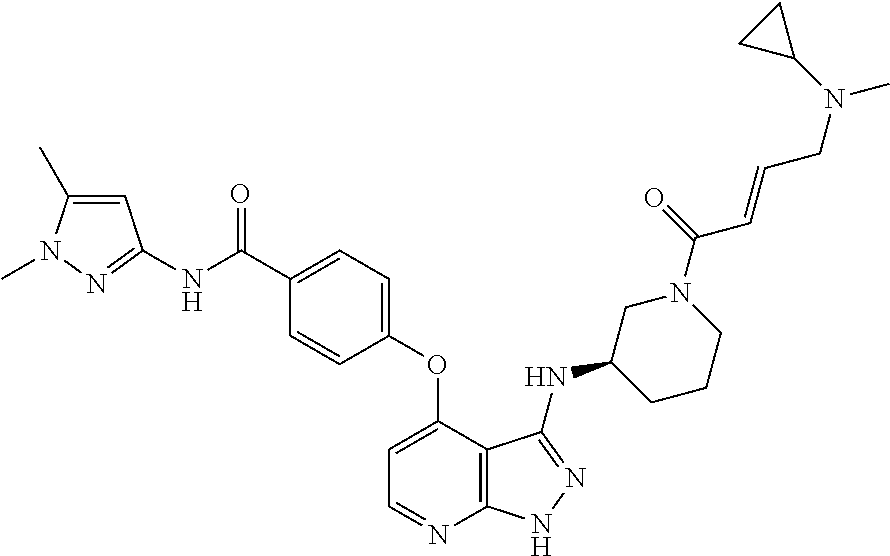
N(C(=O)C1=CC=C(OC2=CC=NC3=C2C(NC2CCCN(C(=O)C=CCN(C4CC4)C)C2)=NN3)C=C1)C1=NN(C)C(C)=C1
